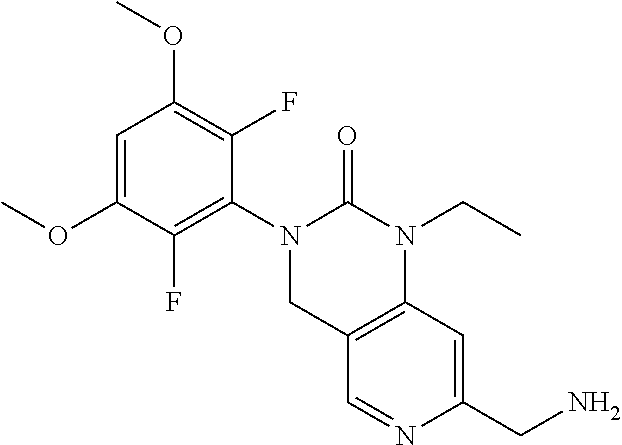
C1(OC)=CC(OC)=C(F)C(N2CC3=C(C=C(CN)N=C3)N(CC)C2=O)=C1F
